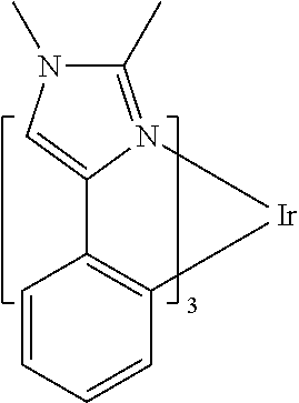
C1(C)=N2C(=CN1C)C1=C(C=CC=C1)[Ir]2
